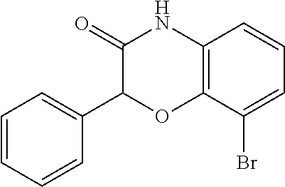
C1(=O)C(C2=CC=CC=C2)OC2=C(N1)C=CC=C2Br
